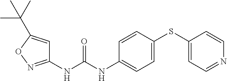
C1=C(C(C)(C)C)ON=C1NC(NC1=CC=C(SC2=CC=NC=C2)C=C1)=O
